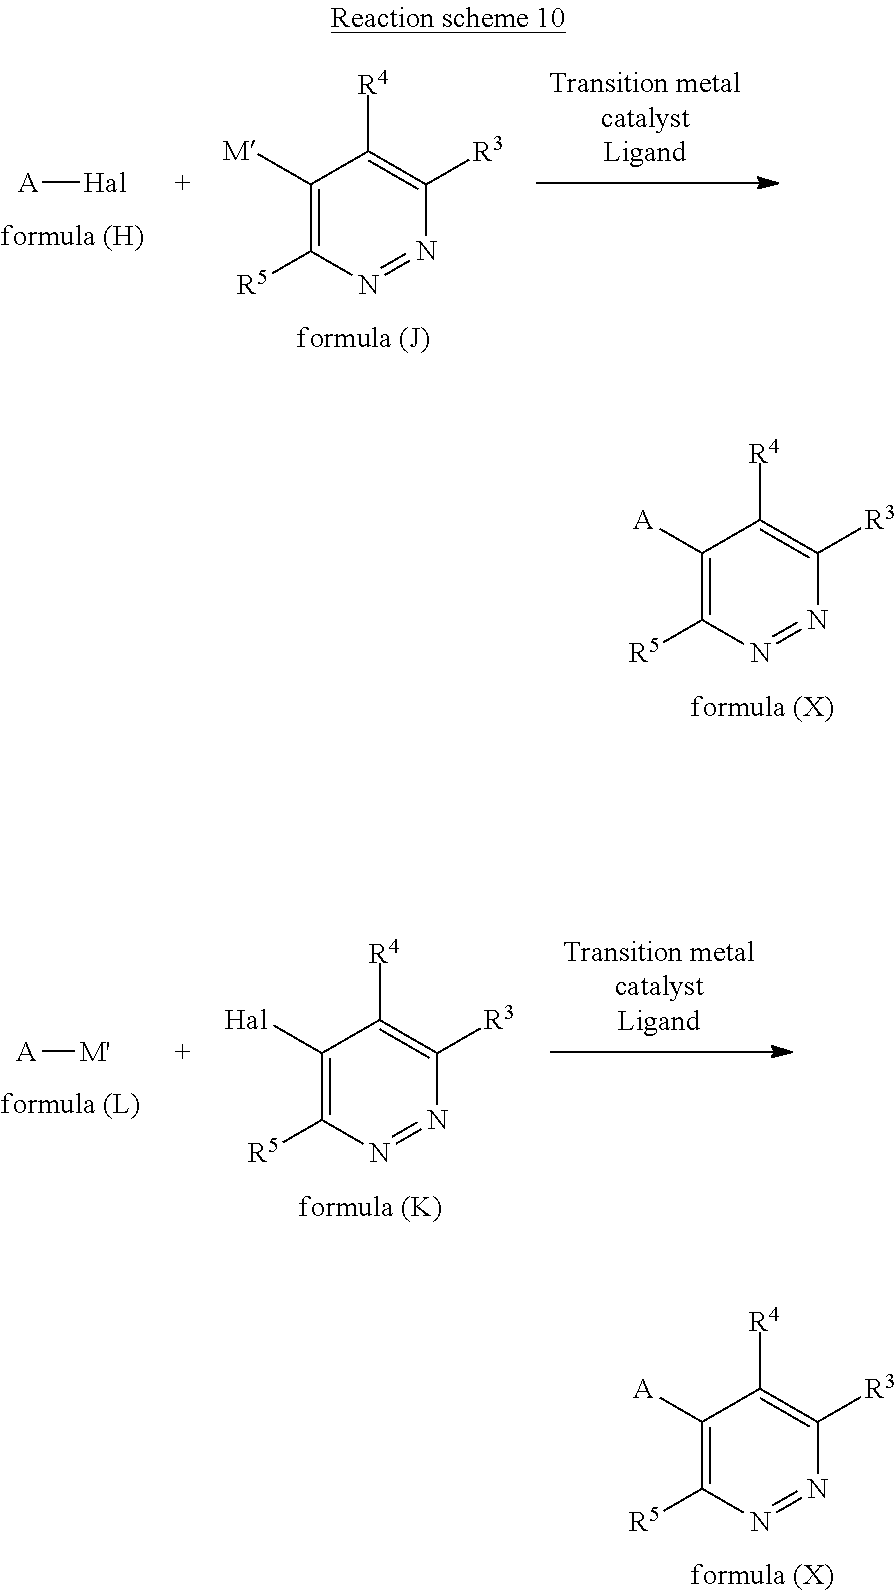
[A][Hal].C1([M])=C([R5])N=NC([R3])=C1[R4].C1([A])=C([R5])N=NC([R3])=C1[R4].C1([A])=C([R5])N=NC([R3])=C1[R4].[A][M'].C1([Hal])=C([R5])N=NC([R3])=C1[R4]
